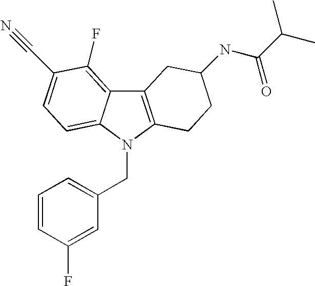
C12=C(N(CC3=CC=CC(F)=C3)C3=CC=C(C#N)C(F)=C13)CCC(NC(C(C)C)=O)C2
